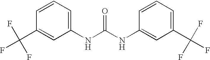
C1=CC=C(NC(NC2=CC(C(F)(F)F)=CC=C2)=O)C=C1C(F)(F)F
